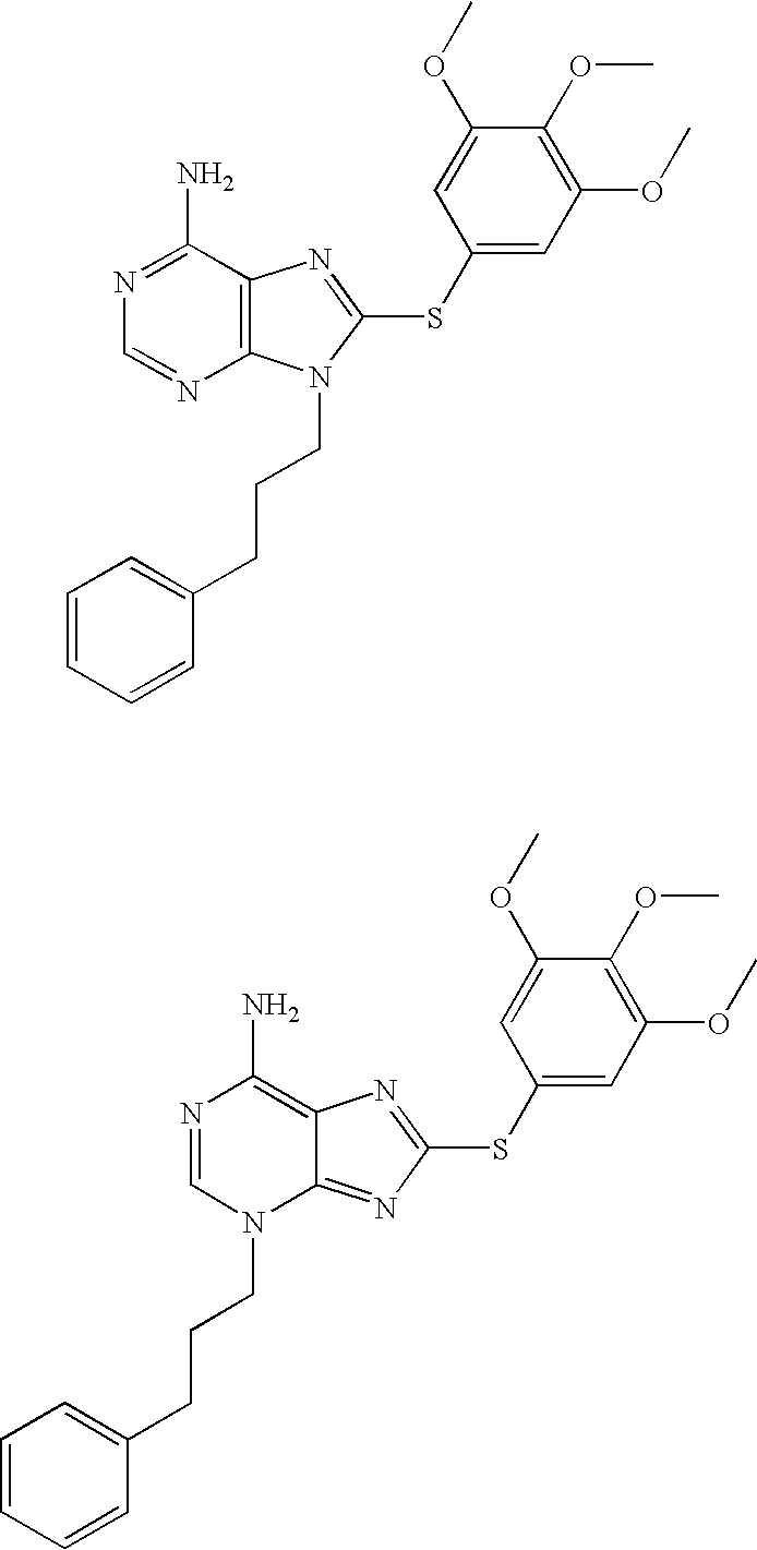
C12=C(C(N)=NC=N1)N=C(SC1=CC(OC)=C(OC)C(OC)=C1)N2CCCC1=CC=CC=C1.C12=NC(SC3=CC(OC)=C(OC)C(OC)=C3)=NC1=C(N)N=CN2CCCC1=CC=CC=C1
